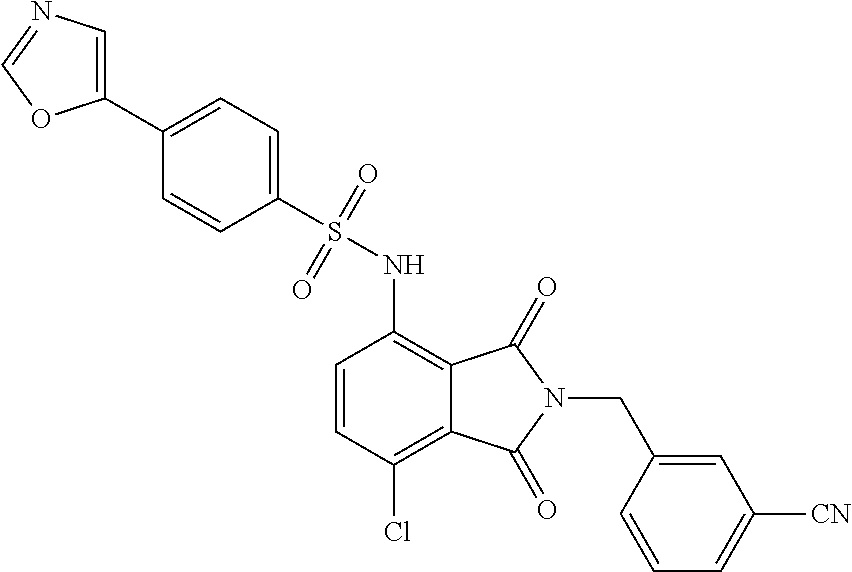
C1=CC(Cl)=C2C(=C1NS(C1=CC=C(C3=CN=CO3)C=C1)(=O)=O)C(=O)N(CC1=CC([CN])=CC=C1)C2=O
